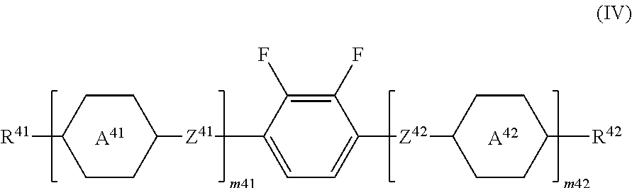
[A41].C1CC([Z41]C2=CC=C([Z42]C3CCC([R42])CC3)C(F)=C2F)CCC1[R41].[A42]
